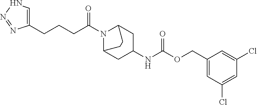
C1=C(CCCC(N2C3CC(NC(OCC4=CC(Cl)=CC(Cl)=C4)=O)CC2CC3)=O)N=NN1
